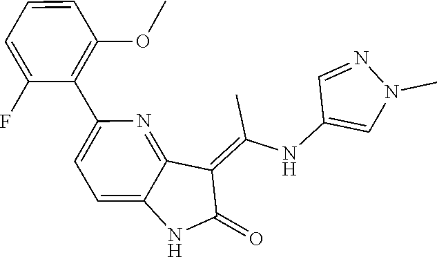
CC(=C1C2=NC(C3=C(OC)C=CC=C3F)=CC=C2NC1=O)NC1=CN(C)N=C1
